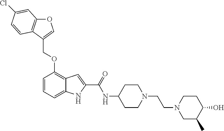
O1C2=C(C(COC3=C4C(=CC=C3)NC(C(=O)NC3CCN(CCN5CC(C)C(O)CC5)CC3)=C4)=C1)C=CC(Cl)=C2
